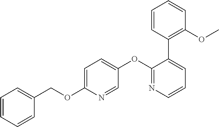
C1=C(OCC2=CC=CC=C2)N=CC(OC2=NC=CC=C2C2=C(OC)C=CC=C2)=C1
